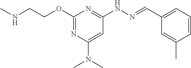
N(CCOC1=NC(N(C)C)=CC(NN=CC2=CC=CC(C)=C2)=N1)C
